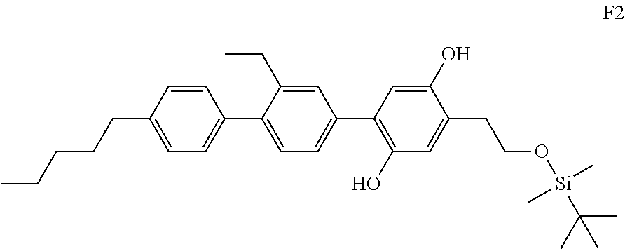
C1=C(C2=CC=C(C3=C(O)C=C(CCO[Si](C(C)(C)C)(C)C)C(O)=C3)C=C2CC)C=CC(CCCCC)=C1
